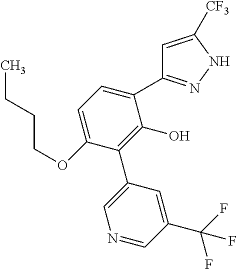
C1(OCCCC)=CC=C(C2=NNC([CF3])=C2)C(O)=C1C1=CN=CC(C(F)(F)F)=C1
